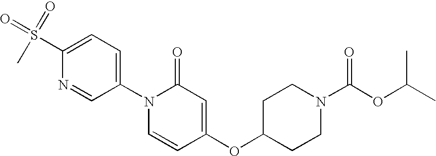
C1(N2C=CC(OC3CCN(C(OC(C)C)=O)CC3)=CC2=O)=CC=C(S(=O)(=O)C)N=C1
